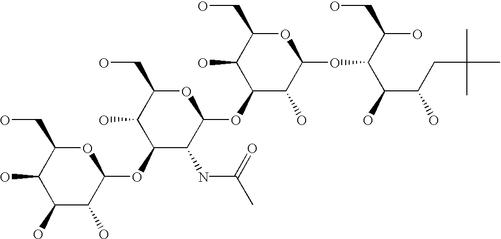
OC1C(O)C(O)C(OC2C(NC(C)=O)C(OC3C(O)C(OC(C(C(CC(C)(C)C)O)O)C(O)CO)OC(CO)C3O)OC(CO)C2O)OC1CO
